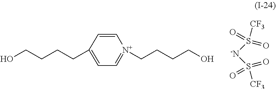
S([-N]S([CF3])(=O)=O)(=O)(=O)[CF3].C1(CCCCO)=CC=[N+](CCCCO)C=C1
